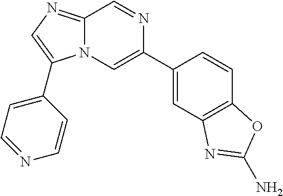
C1(C2=CN3C(=NC=C3C3=CC=NC=C3)C=N2)=CC2=C(C=C1)OC(N)=N2
